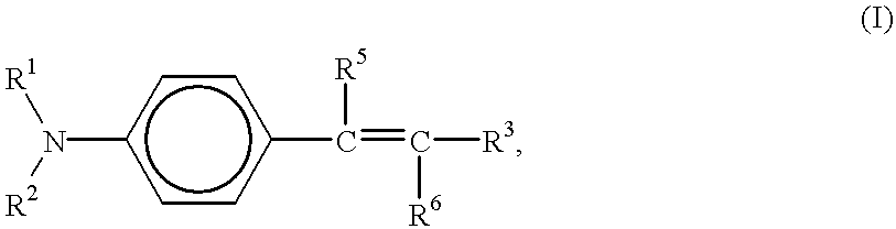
c1c(N([R1])[R2])ccc(C([R5])=C([R3])[R6])c1
